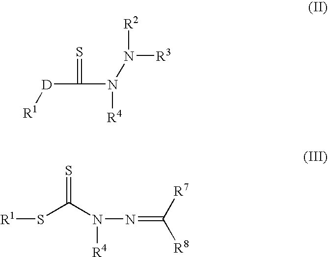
C([D][R1])(=S)N([R4])N([R3])[R2].[R1]SC(N([R4])N=C([R7])[R8])=S
